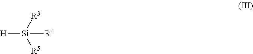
[H][Si]([R3])([R5])[R4]
